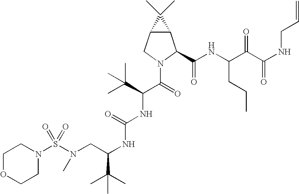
S(N(CC(NC(NC(C(N1C(C(NC(C(C(NCC=C)=O)=O)CCC)=O)C2C(C1)C2(C)C)=O)C(C)(C)C)=O)C(C)(C)C)C)(=O)(=O)N1CCOCC1
